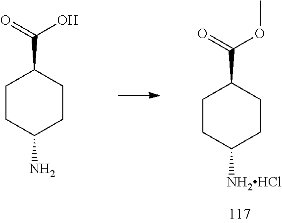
C1CC(N)CCC1C(=O)O.C1CC([NH2HCl])CCC1C(=O)OC
